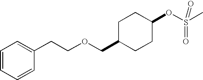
C1C(COCCC2=CC=CC=C2)CCC(OS(=O)(=O)C)C1
